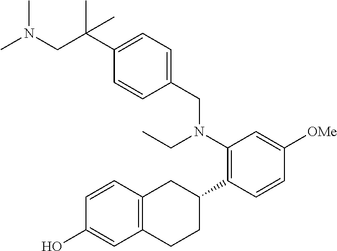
CN(CC(C1=CC=C(CN(C2=C(C3CC4=C(CC3)C=C(O)C=C4)C=CC([OMe])=C2)CC)C=C1)(C)C)C
